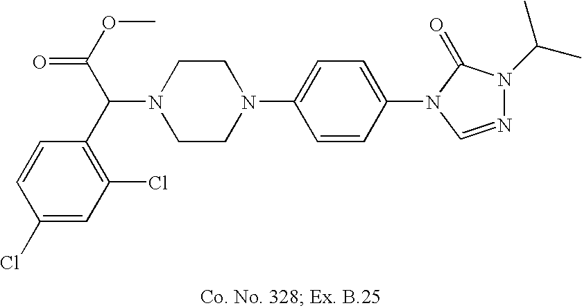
N1(C(C2=C(Cl)C=C(Cl)C=C2)C(OC)=O)CCN(C2=CC=C(N3C=NN(C(C)C)C3=O)C=C2)CC1
